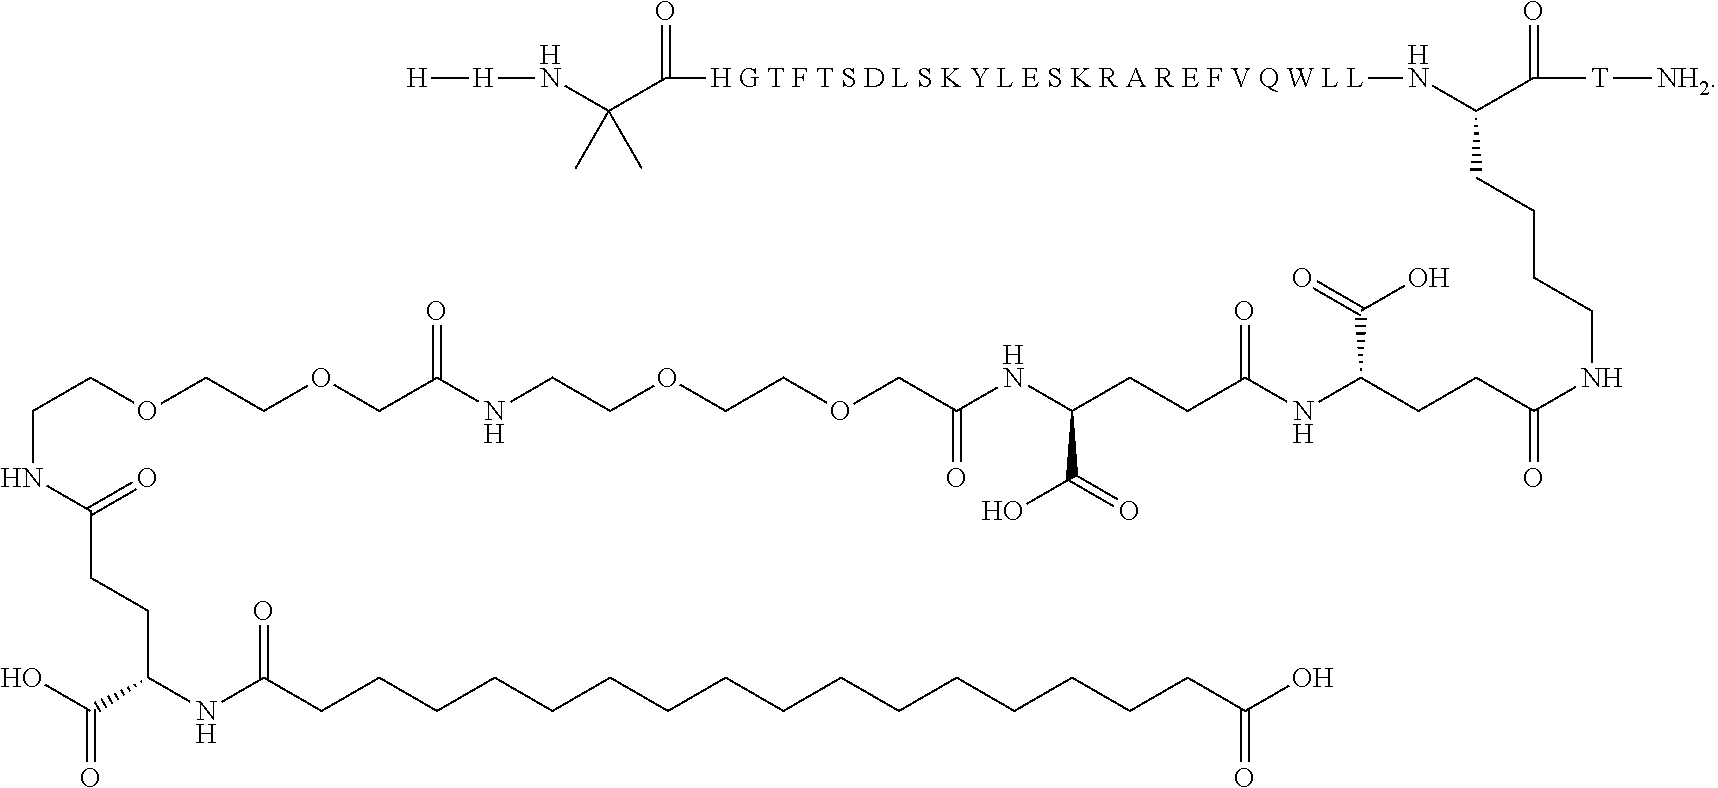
C(NC(=O)CCC(NC(CCCCCCCCCCCCCCCCC(O)=O)=O)C(O)=O)COCCOCC(NCCOCCOCC(NC(CCC(NC(CCC(NCCCCC(C(=O)[T][NH2])N[H G T F T S D L S K Y L E S K R A R E F V Q W L L]C(C(N[H][H])(C)C)=O)=O)C(=O)O)=O)C(=O)O)=O)=O
